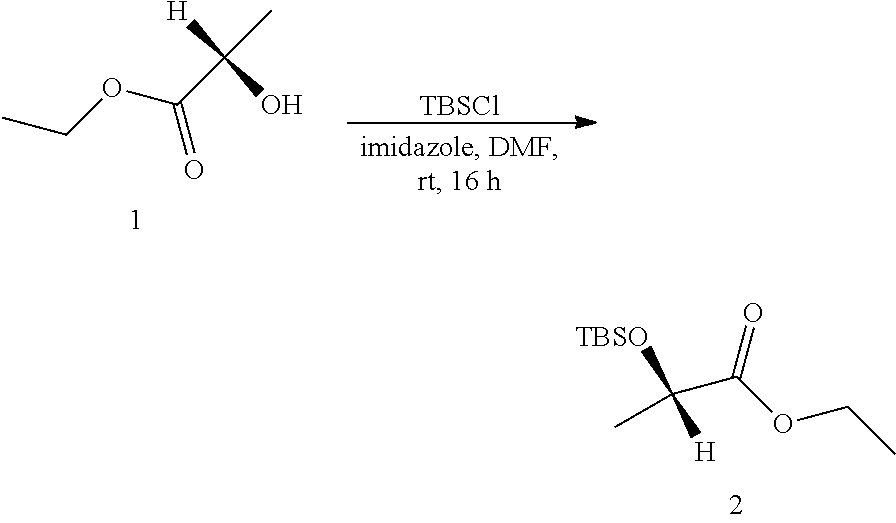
C(=O)(C(O)([H])C)OCC.[TBSCl].O=C(C([TBSO])([H])C)OCC
